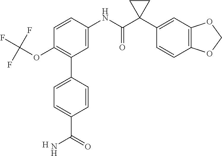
C1=C(NC(C2(C3=CC4=C(C=C3)OCO4)CC2)=O)C=CC(OC(F)(F)F)=C1C1=CC=C(C(N)=O)C=C1.[H]
